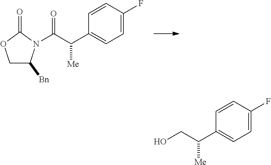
C1=CC(F)=CC=C1C(C(=O)N1C([Bn])COC1=O)[Me].C1=CC(F)=CC=C1C(CO)[Me]
